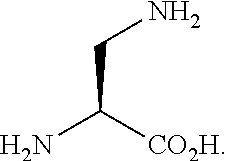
C(C([CO2H])N)N
